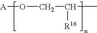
O([A])CC(C)[R16]
